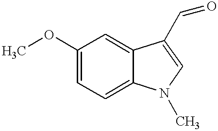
C1(OC)=CC=C2C(=C1)C(C=O)=CN2C
